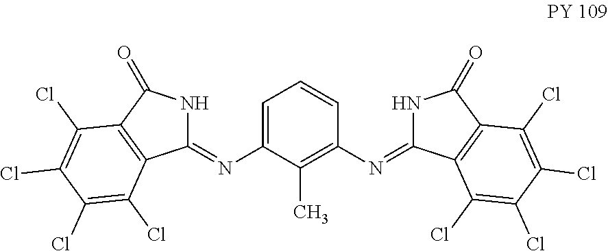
C1=C(N=C2NC(=O)C3=C2C(Cl)=C(Cl)C(Cl)=C3Cl)C(C)=C(N=C2NC(=O)C3=C2C(Cl)=C(Cl)C(Cl)=C3Cl)C=C1
